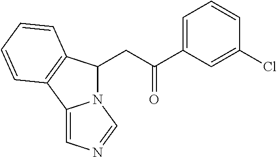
C(C(C1=CC=CC(Cl)=C1)=O)C1N2C(=CN=C2)C2=C1C=CC=C2
